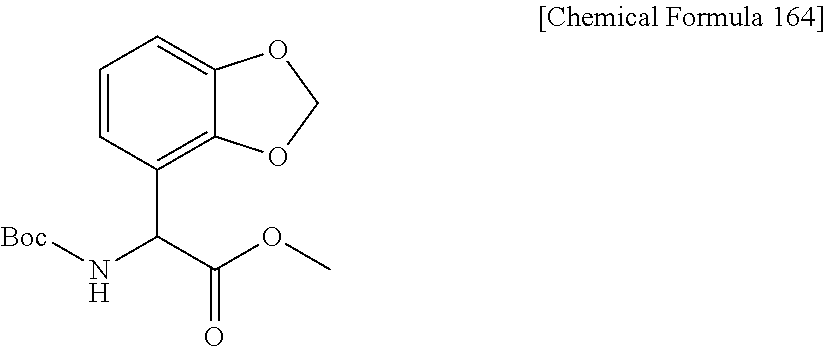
C1=CC(C(C(OC)=O)N[Boc])=C2C(=C1)OCO2
